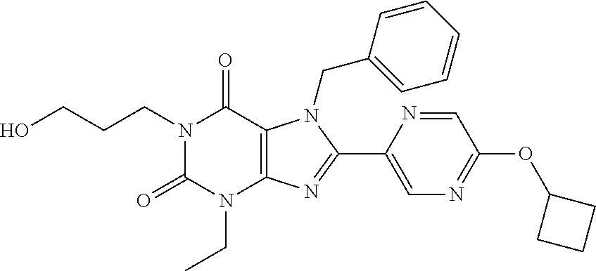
N1(CCCO)C(=O)N(CC)C2=C(C1=O)N(CC1=CC=CC=C1)C(C1=CN=C(OC3CCC3)C=N1)=N2
